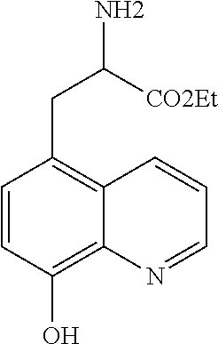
C1=CC(O)=C2C(=C1CC([CO2Et])N)C=CC=N2
